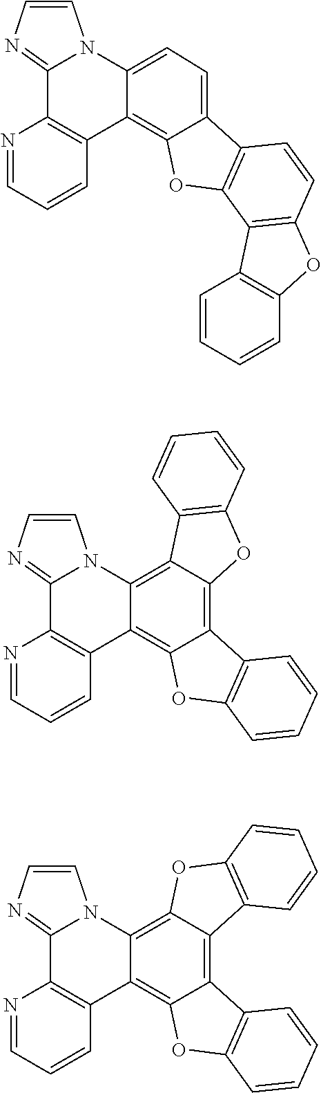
N12C3=C4C(=C5C(=C3C3=C(C1=NC=C2)N=CC=C3)OC1=C5C=CC=C1)C1=C(O4)C=CC=C1.N12C3=C4C(=C5C(=C3C3=C(C1=NC=C2)N=CC=C3)OC1=C5C=CC=C1)OC1=C4C=CC=C1.N12C3=CC=C4C(=C3C3=C(C1=NC=C2)N=CC=C3)OC1=C4C=CC2=C1C1=C(O2)C=CC=C1
